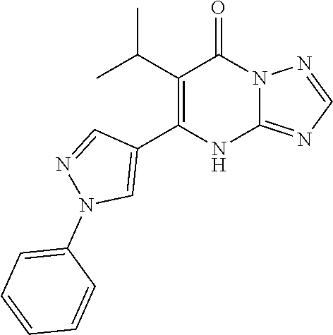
C12=NC=NN1C(=O)C(C(C)C)=C(C1=CN(C3=CC=CC=C3)N=C1)N2
